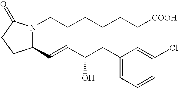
C1(C=CC(CC2=CC=CC(Cl)=C2)O)N(CCCCCC[COOH])C(=O)CC1
